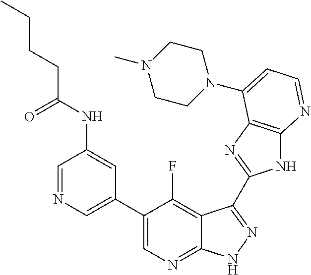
C1=NC=C(C2=CN=C3C(=C2F)C(C2=NC4=C(N2)N=CC=C4N2CCN(C)CC2)=NN3)C=C1NC(CCCC)=O
